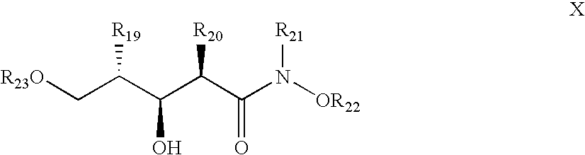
[R23O]CC(C(C(C(N([OR22])[R21])=O)[R20])O)[R19]
